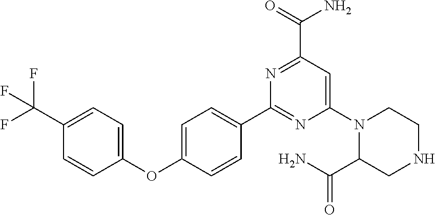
C1(C2=CC=C(OC3=CC=C(C(F)(F)F)C=C3)C=C2)=NC(N2C(C(N)=O)CNCC2)=CC(C(N)=O)=N1
